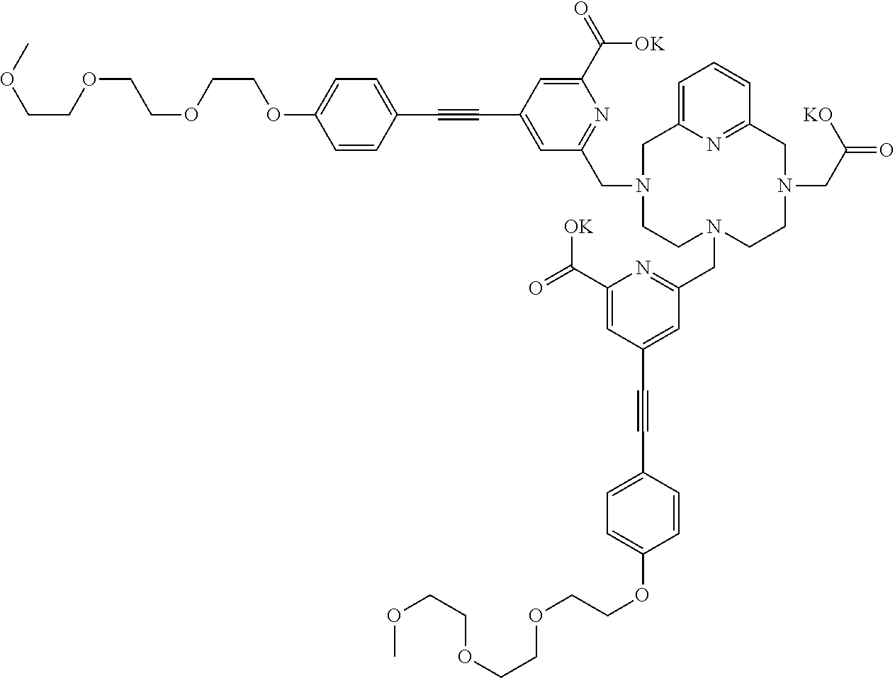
COCCOCCOCCOC1=CC=C(C#CC2=CC(CN3CC4=CC=CC(=N4)CN(CC([KO])=O)CCN(CC4=NC(C(=O)[OK])=CC(C#CC5=CC=C(OCCOCCOCCOC)C=C5)=C4)CC3)=NC(C(=O)[OK])=C2)C=C1
